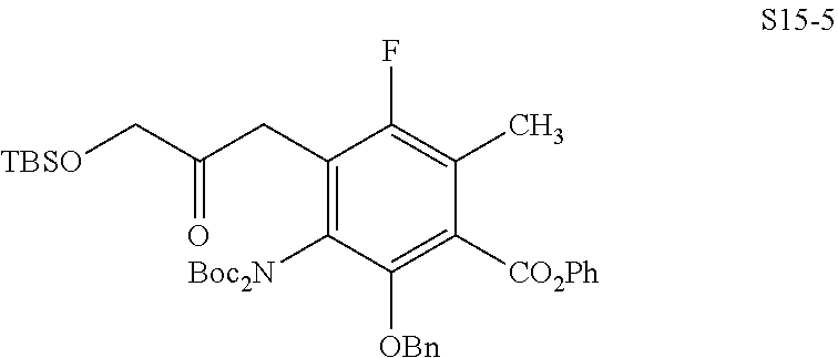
C1(CC(C[TBSO])=O)=C([Boc2N])C([OBn])=C([CO2Ph])C(C)=C1F
